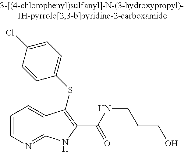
N(CCCO)C(C1=C(SC2=CC=C(Cl)C=C2)C2=CC=CN=C2N1)=O
